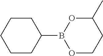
C1(B2OCCC(C)O2)CCCCC1
